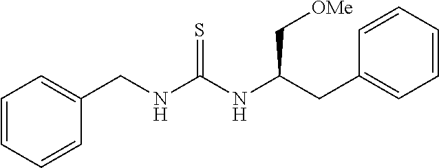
C1(CNC(NC(CC2=CC=CC=C2)C[OMe])=S)=CC=CC=C1
